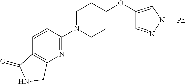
C1(OC2CCN(C3=NC4=C(C=C3C)C(=O)NC4)CC2)=CN([Ph])N=C1
